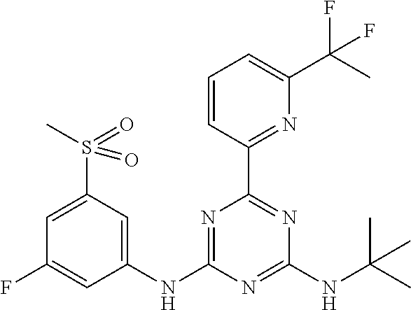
C1(NC2=NC(C3=NC(C(C)(F)F)=CC=C3)=NC(NC(C)(C)C)=N2)=CC(S(=O)(C)=O)=CC(F)=C1
